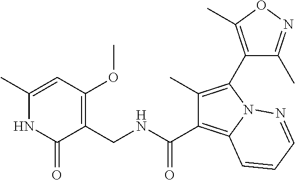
C1(C)=CC(OC)=C(CNC(C2=C3N(C(C4=C(C)ON=C4C)=C2C)N=CC=C3)=O)C(=O)N1
